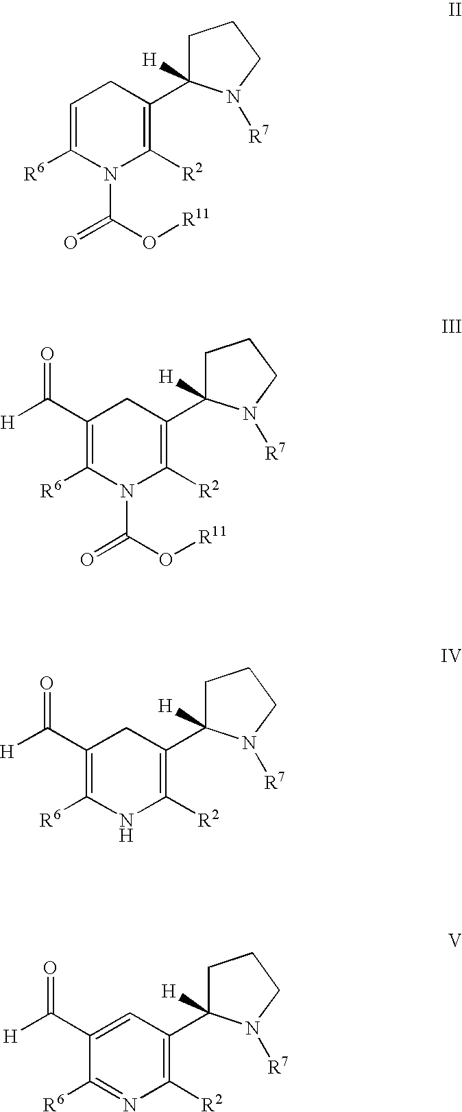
C1(C([H])=O)=C([R6])N(C(O[R11])=O)C([R2])=C(C2([H])CCCN2[R7])C1.C1=C([R6])N(C(O[R11])=O)C([R2])=C(C2([H])CCCN2[R7])C1.C1(C([H])=O)=C([R6])NC([R2])=C(C2([H])CCCN2[R7])C1.C1(C([H])=O)=CC(C2([H])CCCN2[R7])=C([R2])N=C1[R6]
